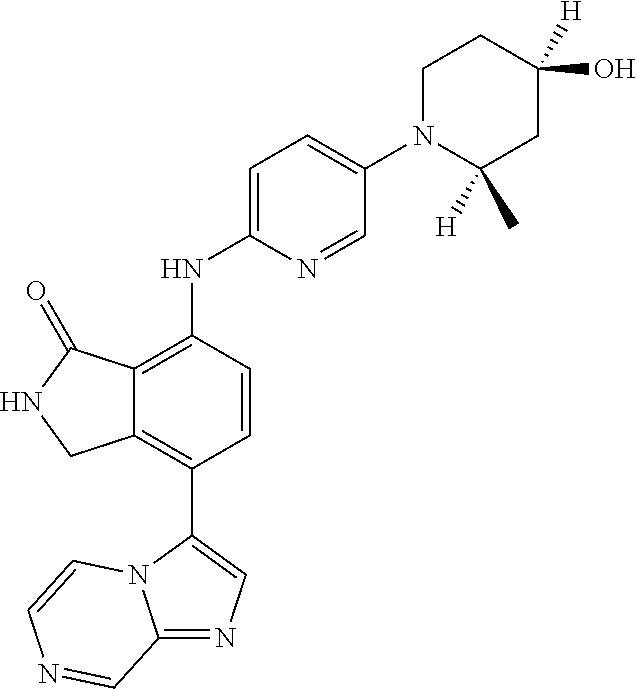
C12=NC=C(C3=C4C(=C(NC5=CC=C(N6C([H])(C)CC([H])(O)CC6)C=N5)C=C3)C(=O)NC4)N1C=CN=C2
